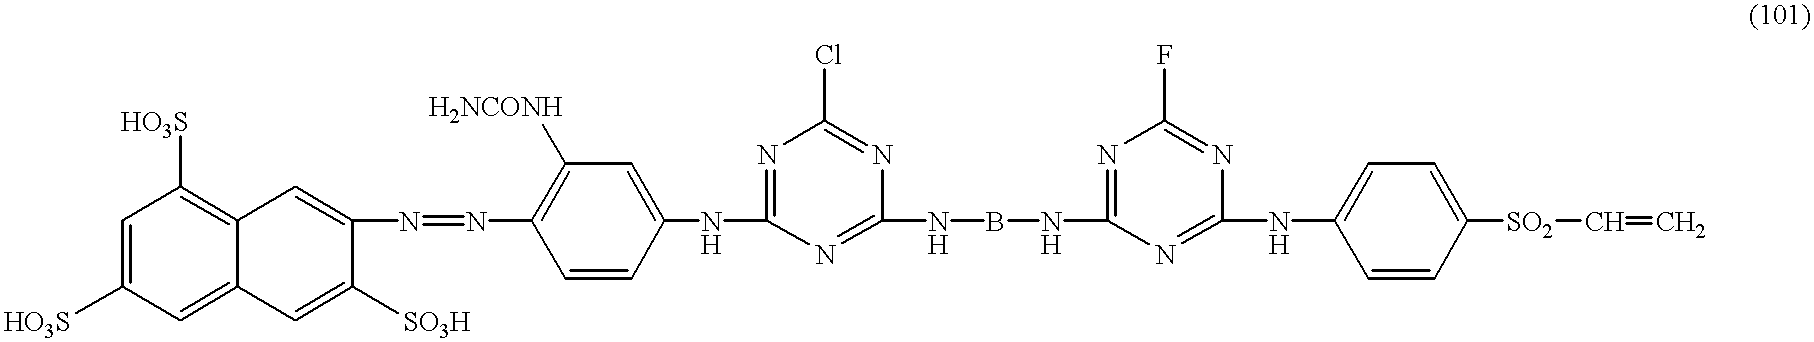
C1=C([HO3S])C=C2C(=C1[HO3S])C=C(N=NC1=C([H2NCONH])C=C(NC3=NC(Cl)=NC(NBNC4=NC(F)=NC(NC5=CC=C([SO2]C=C)C=C5)=N4)=N3)C=C1)C([SO3H])=C2
